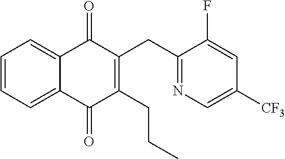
C1=CC=C2C(=C1)C(=O)C(CC1=NC=C([CF3])C=C1F)=C(CCC)C2=O
